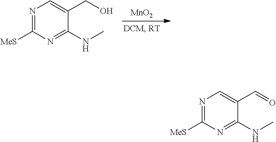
[MnO2].N1=C([MeS])N=C(NC)C(CO)=C1.N1=C([MeS])N=C(NC)C(C=O)=C1
